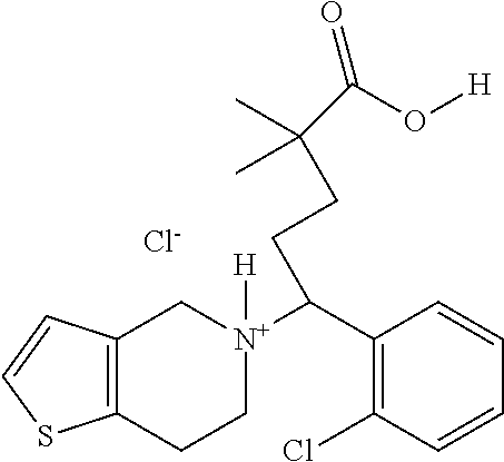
C12=C(CC[N+](C(C3=C(Cl)C=CC=C3)CCC(C)(C)C(O[H])=O)([H])C1)SC=C2.[Cl-]
